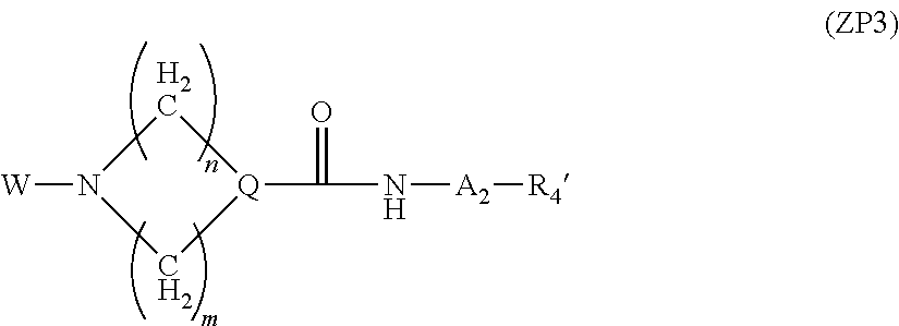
C1N([W])C[Q]1C(=O)N[A2][R4]
